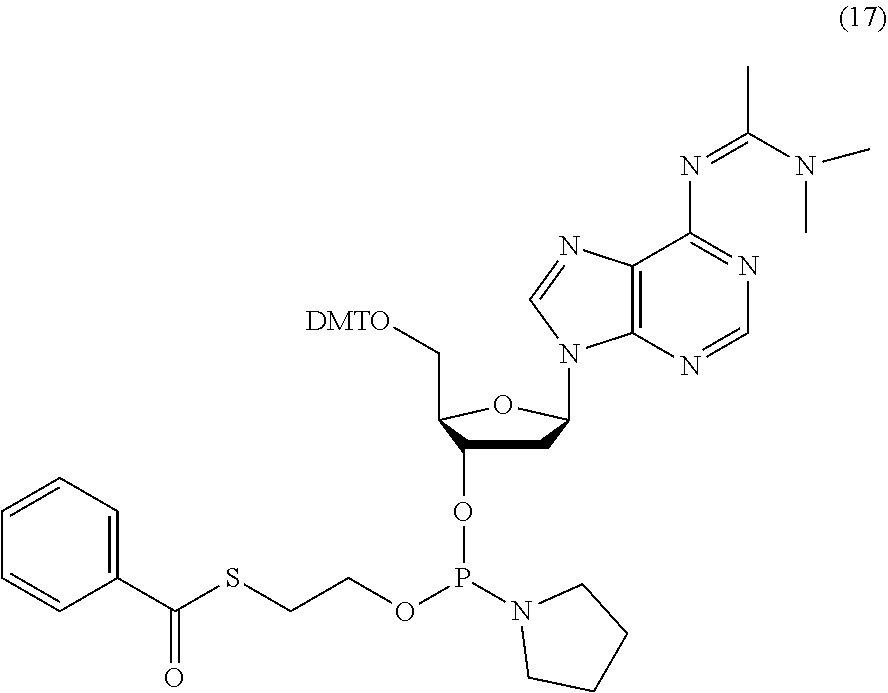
C1(C(SCCOP(OC2CC(N3C4=C(C(N=C(C)N(C)C)=NC=N4)N=C3)OC2C[DMTO])N2CCCC2)=O)=CC=CC=C1
